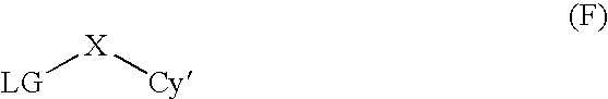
[X]([Cy])[LG]
